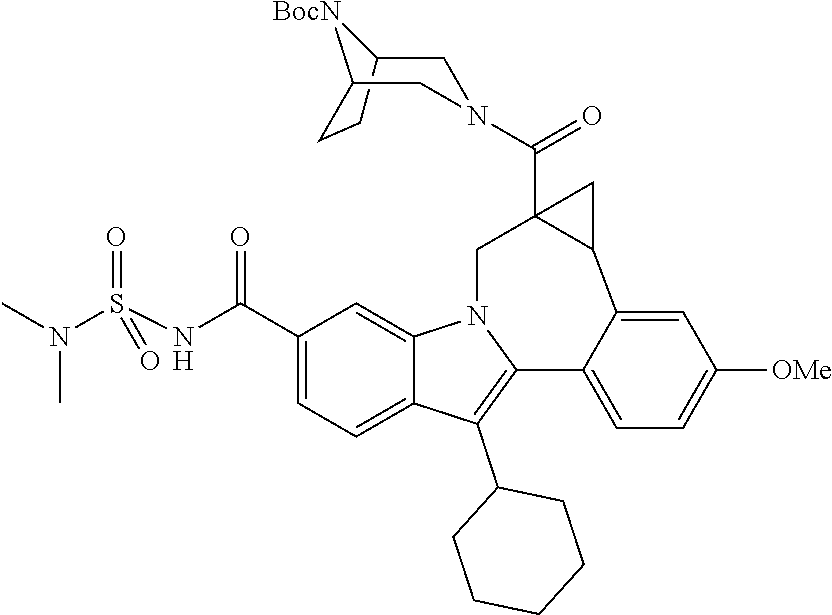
C1(C(NS(N(C)C)(=O)=O)=O)=CC=C2C(=C1)N1C(=C2C2CCCCC2)C2=CC=C([OMe])C=C2C2C(C(=O)N3CC4[BocN]C(CC4)C3)(C1)C2
